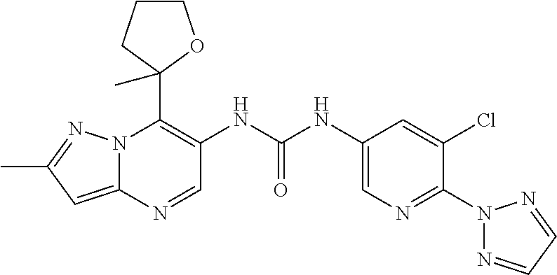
N12C(=CC(C)=N1)N=CC(NC(NC1=CN=C(N3N=CC=N3)C(Cl)=C1)=O)=C2C1(C)OCCC1
